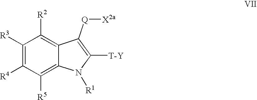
C1([R3])=C([R4])C([R5])=C2C(=C1[R2])C([Q][X2a])=C([T-Y])N2[R1]
